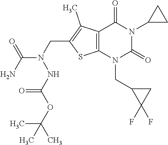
C12=C(N(CC3C(F)(F)C3)C(=O)N(C3CC3)C1=O)SC(CN(NC(OC(C)(C)C)=O)C(N)=O)=C2C
